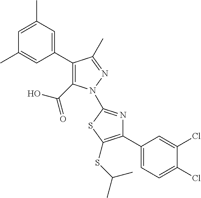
C1(C2=CC(C)=CC(C)=C2)=C(C(=O)O)N(C2=NC(C3=CC=C(Cl)C(Cl)=C3)=C(SC(C)C)S2)N=C1C
